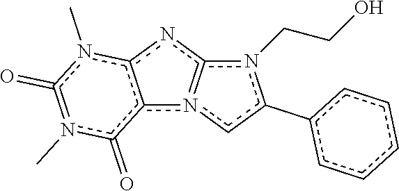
c12n3cc(-c4ccccc4)n(CCO)c=3nc1n(C)c(=O)=n(C)c2=O
